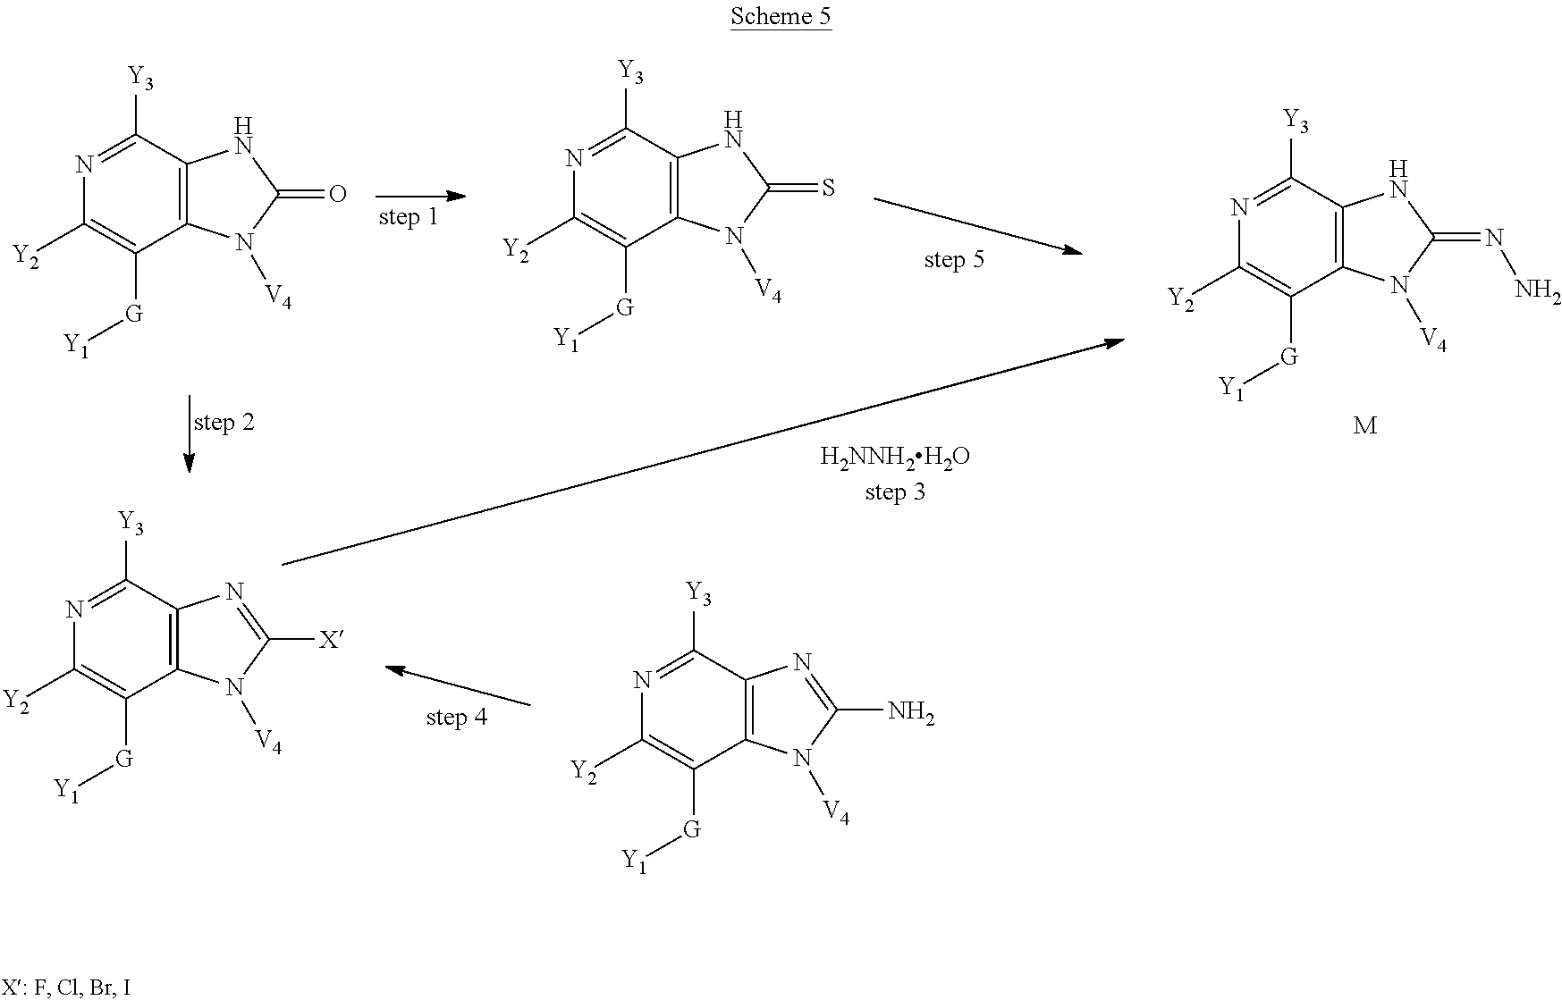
C1([Y3])=NC([Y2])=C([G][Y1])C2=C1NC(=O)N2[V4].C1([Y3])=NC([Y2])=C([G][Y1])C2=C1N=C([X])N2[V4].C1([Y3])=NC([Y2])=C([G][Y1])C2=C1N=C(N)N2[V4].C1([Y3])=NC([Y2])=C([G][Y1])C2=C1NC(=S)N2[V4].C1([Y3])=NC([Y2])=C([G][Y1])C2=C1NC(=NN)N2[V4].[M]
